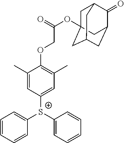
C1=CC=CC([S+](C2=CC=CC=C2)C2=CC(C)=C(OCC(OC34CC5C(=O)C(CC(C3)C5)C4)=O)C(C)=C2)=C1
